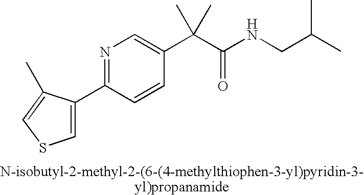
C1(C2=CSC=C2C)=NC=C(C(C(NCC(C)C)=O)(C)C)C=C1
